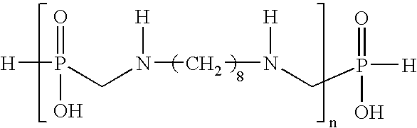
[H]P(=O)(O)CN([H])CN([H])CP([H])(=O)O
